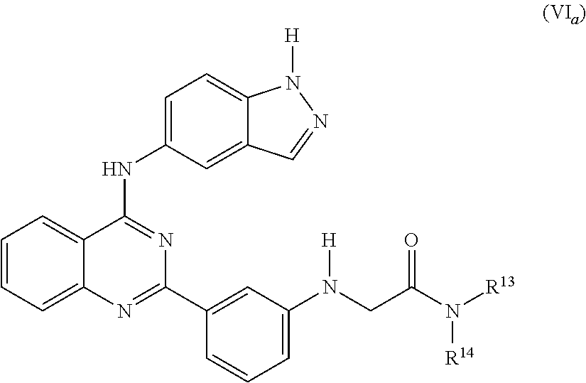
C1=C2C(=CC=C1)C(NC1=CC=C3C(=C1)C=NN3[H])=NC(C1=CC(N(CC(N([R13])[R14])=O)[H])=CC=C1)=N2
